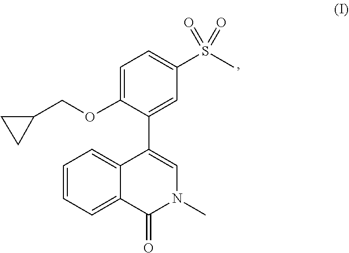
C1(OCC2CC2)=CC=C(S(C)(=O)=O)C=C1C1=CN(C)C(=O)C2=CC=CC=C12
